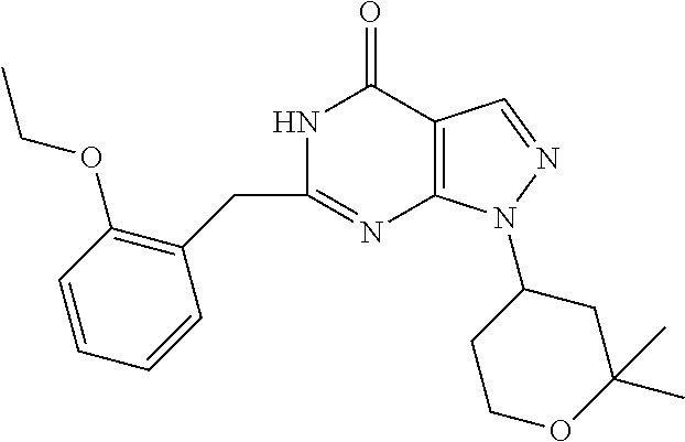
N1C(CC2=C(OCC)C=CC=C2)=NC2=C(C1=O)C=NN2C1CCOC(C)(C)C1
